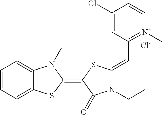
C1=CC=C2C(=C1)N(C)C(=C1SC(=CC3=[N+](C)C=CC(Cl)=C3)N(CC)C1=O)S2.[Cl-]
